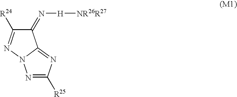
C1(=N[H][NR26R27])C([R24])=NN2C1=NC([R25])=N2
